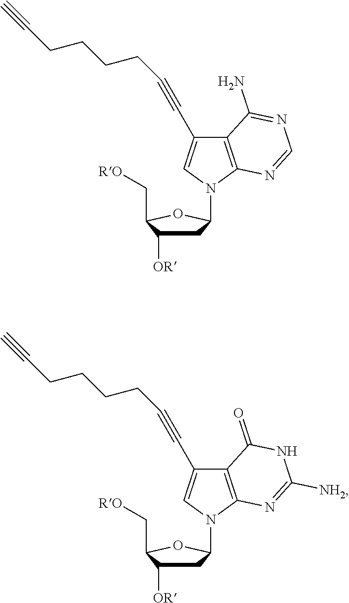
C1C([OR])C(C[RO])OC1N1C2=C(C(C#CCCCCC#C)=C1)C(N)=NC=N2.C1C([OR])C(C[RO])OC1N1C2=C(C(C#CCCCCC#C)=C1)C(=O)NC([NH2])=N2
